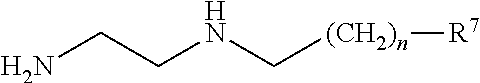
[(CH2)n]([R7])CNCCN
